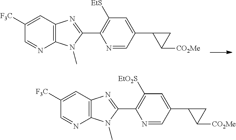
C1([F3C])=CC2=C(N=C1)N(C)C(C1=C([EtS])C=C(C3C([CO2Me])C3)C=N1)=N2.C1([F3C])=CC2=C(N=C1)N(C)C(C1=C([EtO2S])C=C(C3C([CO2Me])C3)C=N1)=N2
